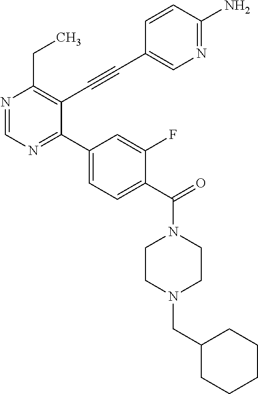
N1=CN=C(C2=CC=C(C(=O)N3CCN(CC4CCCCC4)CC3)C(F)=C2)C(C#CC2=CN=C(N)C=C2)=C1CC
